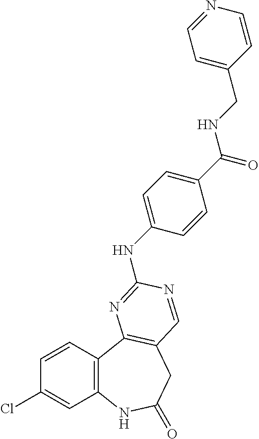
C1=CC2=C(C=C1Cl)NC(=O)CC1=C2N=C(NC2=CC=C(C(NCC3=CC=NC=C3)=O)C=C2)N=C1
